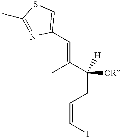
C1(C)=NC(C=C(C)C([H])([OR])CC=CI)=CS1
